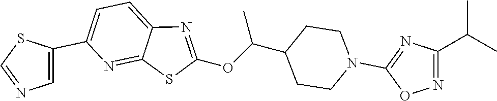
C1=C(C2=CN=CS2)N=C2C(=C1)N=C(OC(C1CCN(C3=NC(C(C)C)=NO3)CC1)C)S2
